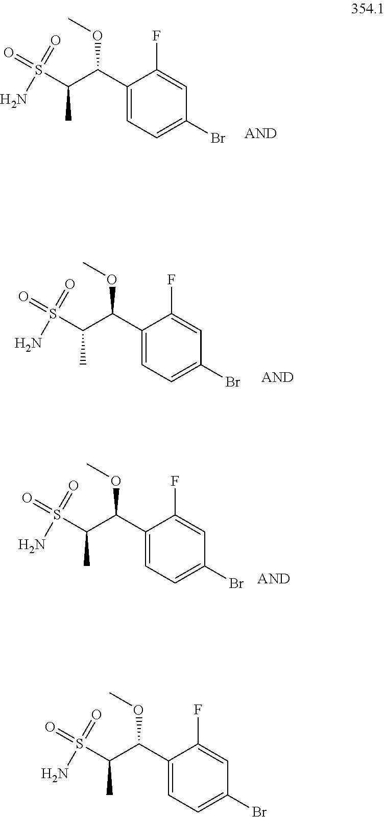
C1=C(F)C(C(C(S(N)(=O)=O)C)OC)=CC=C1Br.C1=C(F)C(C(C(S(N)(=O)=O)C)OC)=CC=C1Br.C1=C(F)C(C(C(S(N)(=O)=O)C)OC)=CC=C1Br.C1=C(F)C(C(C(S(N)(=O)=O)C)OC)=CC=C1Br
